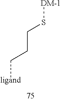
[DM-1]SCCC[ligand]
